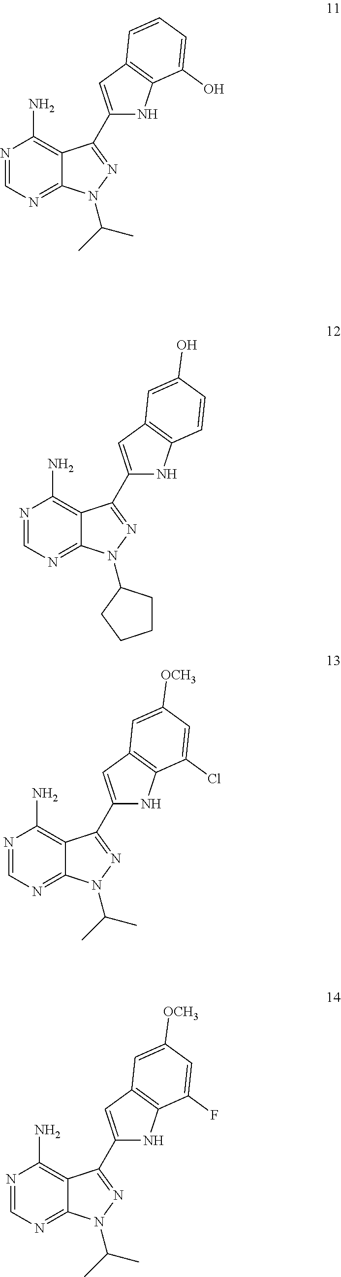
N1=CN=C2C(=C1N)C(C1=CC3=C(N1)C(O)=CC=C3)=NN2C(C)C.N1=CN=C2C(=C1N)C(C1=CC3=C(N1)C(Cl)=CC([OCH3])=C3)=NN2C(C)C.N1=CN=C2C(=C1N)C(C1=CC3=C(N1)C(F)=CC([OCH3])=C3)=NN2C(C)C.N1=CN=C2C(=C1N)C(C1=CC3=C(N1)C=CC(O)=C3)=NN2C1CCCC1
